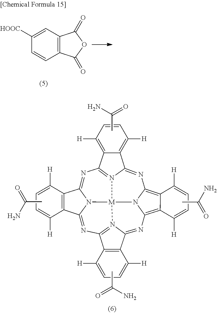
C12=C(C=C([HOOC])C=C1)C(=O)OC2=O.CC(N)=O.N1=C2N3=C(N=C4N5C(=NC6=N7C(=NC8=C9C(=C1N8[M]753)C([H])=CC=C9[H])C1=C6C([H])=CC=C1[H])C1=C4C([H])=CC=C1[H])C1=C([H])C=CC([H])=C21.CC(N)=O.CC(N)=O.CC(N)=O
